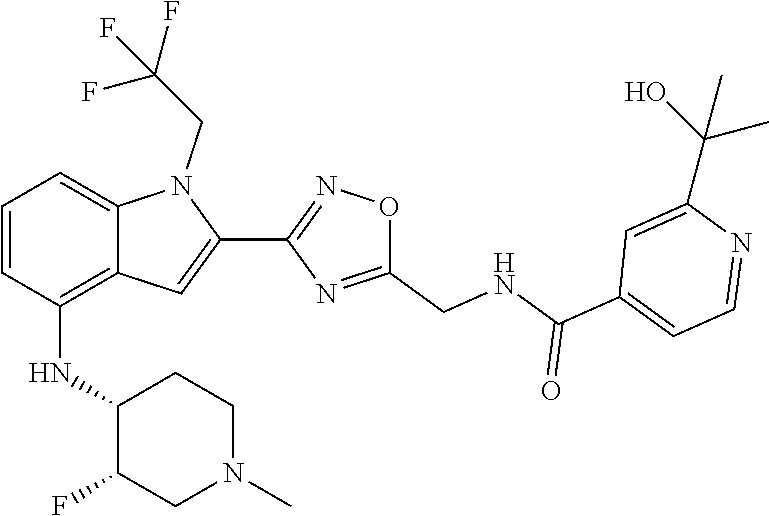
C1(C2=CC3=C(NC4C(F)CN(C)CC4)C=CC=C3N2CC(F)(F)F)=NOC(CNC(C2=CC=NC(C(C)(O)C)=C2)=O)=N1
